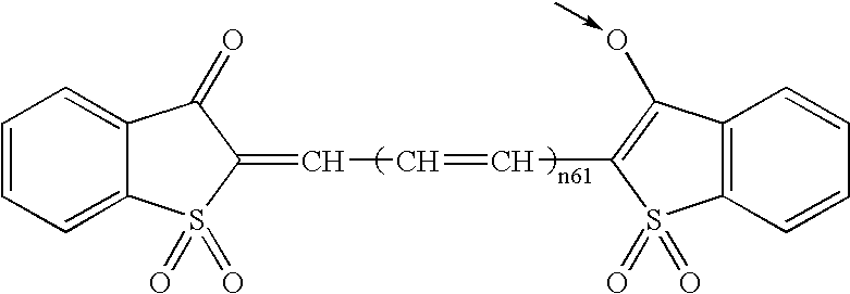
C1=CC=C2C(=C1)C(=O)C(=CC=CC1=C(O<-C)C3=C(S1(=O)=O)C=CC=C3)S2(=O)=O
